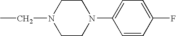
N1(C2=CC=C(F)C=C2)CCN(CC)CC1
